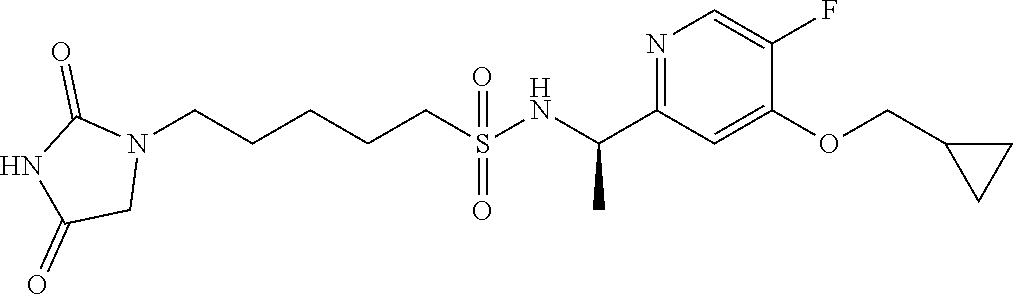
N1(CCCCCS(NC(C2=NC=C(F)C(OCC3CC3)=C2)C)(=O)=O)C(=O)NC(=O)C1
